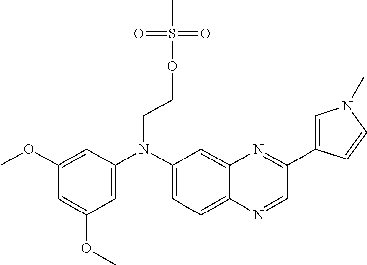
C1(OC)=CC(OC)=CC(N(C2=CC=C3C(=C2)N=C(C2=CN(C)C=C2)C=N3)CCOS(C)(=O)=O)=C1
